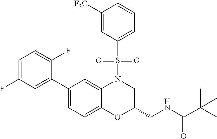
C1=C(F)C=C(C2=CC=C3C(=C2)N(S(C2=CC=CC([F3C])=C2)(=O)=O)CC(CNC(=O)C(C)(C)C)O3)C(F)=C1
